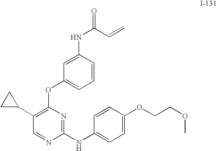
C1(C2CC2)=C(OC2=CC=CC(NC(C=C)=O)=C2)N=C(NC2=CC=C(OCCOC)C=C2)N=C1
